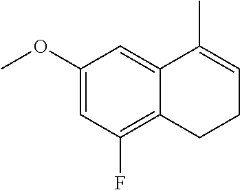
C1(OC)=CC(F)=C2C(=C1)C(C)=CCC2
